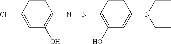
C1(Cl)=CC(O)=C(N=NC2=C(O)C=C(N(CC)CC)C=C2)C=C1
